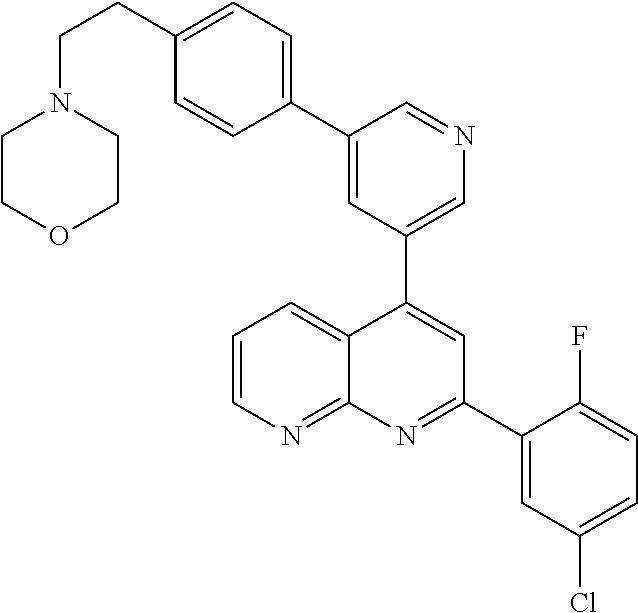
C1=C(C2=CC=C(CCN3CCOCC3)C=C2)C=NC=C1C1=CC(C2=CC(Cl)=CC=C2F)=NC2=NC=CC=C12
